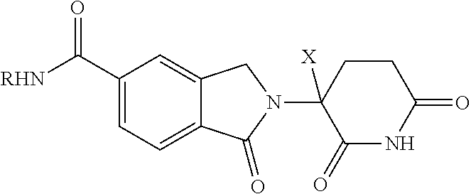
C1=C(C(=O)[RHN])C=C2C(=C1)C(=O)N(C1([X])C(=O)NC(=O)CC1)C2
